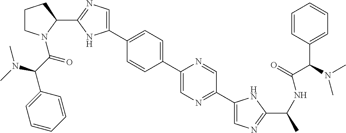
C1(C2=CN=C(C3CCCN3C(C(C3=CC=CC=C3)N(C)C)=O)N2)=CC=C(C2=CN=C(C3=CN=C(C(NC(C(C4=CC=CC=C4)N(C)C)=O)C)N3)C=N2)C=C1
